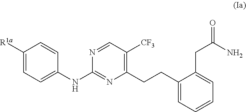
C1([R1a])=CC=C(NC2=NC(CCC3=CC=CC=C3CC(=O)N)=C([CF3])C=N2)C=C1
